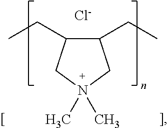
C1(CC)C(CC)CN(C)(C)C1.[Cl-]
